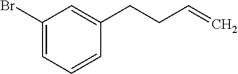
C1(Br)=CC=CC(CCC=C)=C1
